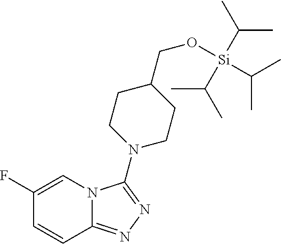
C1(F)=CN2C(=NN=C2N2CCC(CO[Si](C(C)C)(C(C)C)C(C)C)CC2)C=C1
